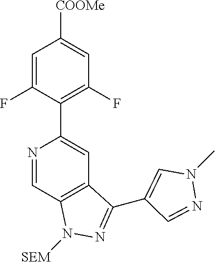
N1=CC2=C(C=C1C1=C(F)C=C([COOMe])C=C1F)C(C1=CN(C)N=C1)=NN2[SEM]
